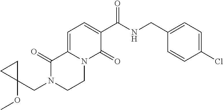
C12=CC=C(C(=O)NCC3=CC=C(Cl)C=C3)C(=O)N1CCN(CC1(OC)CC1)C2=O
